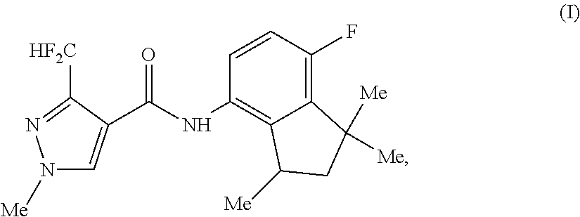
N1([Me])C=C(C(NC2=C3C(=C(F)C=C2)C([Me])([Me])CC3[Me])=O)C([HF2C])=N1
